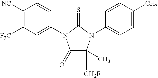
C1([NC])=C([F3C])C=C(N2C(=O)C([CH2F])(C)N(C3=CC=C(C)C=C3)C2=S)C=C1
